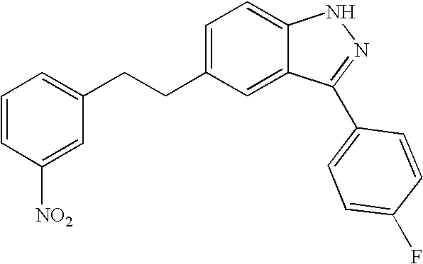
C1=CC([NO2])=CC(CCC2=CC=C3C(=C2)C(C2=CC=C(F)C=C2)=NN3)=C1
